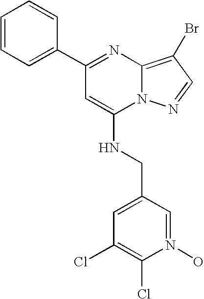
C1(C2=CC=CC=C2)=NC2=C(Br)C=NN2C(NCC2=CC(Cl)=C(Cl)N(O)=C2)=C1
